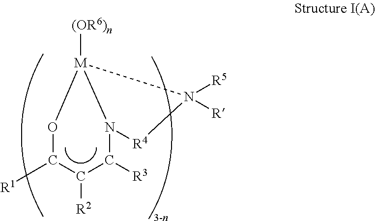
C1([R1])C([R2])C([R3])N2[R4]N([R5])([R])[M]2([(OR6)n])O1
